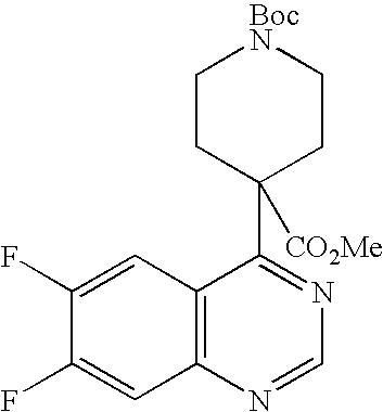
C12=C(N=CN=C1C1([CO2Me])CC[BocN]CC1)C=C(F)C(F)=C2
